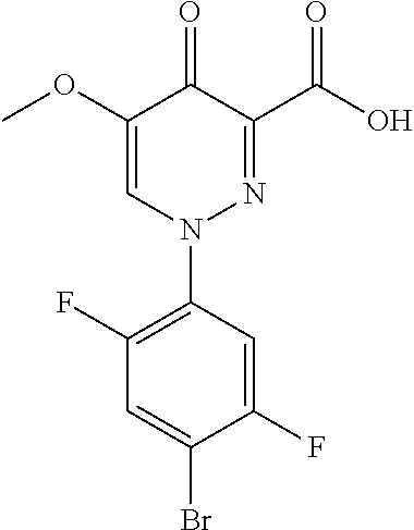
O=C1C(C(O)=O)=NN(C2=C(F)C=C(Br)C(F)=C2)C=C1OC
